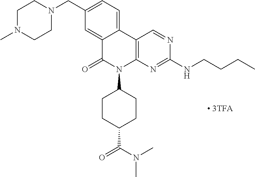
CN1CCN(CC2=CC=C3C(=C2)C(=O)N(C2CCC(C(N(C)C)=O)CC2)C2=C3C=NC(NCCCC)=N2)CC1
